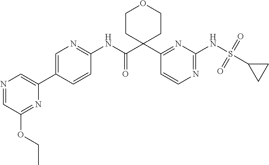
C1(NC(C2(C3=NC(NS(C4CC4)(=O)=O)=NC=C3)CCOCC2)=O)=NC=C(C2=CN=CC(OCC)=N2)C=C1
